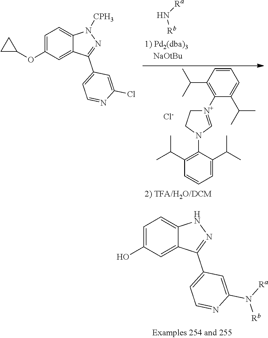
C1=C(O)C=C2C(=C1)NN=C2C1=CC=NC(N([Rb])[Ra])=C1.C1=CC(C(C)C)=C([N+]2=CN(C3=C(C(C)C)C=CC=C3C(C)C)CC2)C(C(C)C)=C1.[Ra]N[Rb].C1=C(OC2CC2)C=C2C(=C1)N([CPH3])N=C2C1=CC=NC(Cl)=C1.[Cl-]
